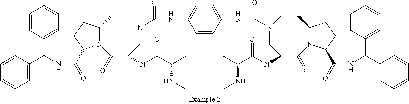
C1=CC(C(NC(=O)C2N3C(CCN(C(NC4=CC=C(NC(=O)N5CC(NC(C(C)NC)=O)C(=O)N6C(CC5)CCC6C(=O)NC(C5=CC=CC=C5)C5=CC=CC=C5)C=C4)=O)CC(NC(C(C)NC)=O)C3=O)CC2)C2=CC=CC=C2)=CC=C1
